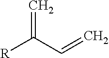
[R]C(=C)C=C
